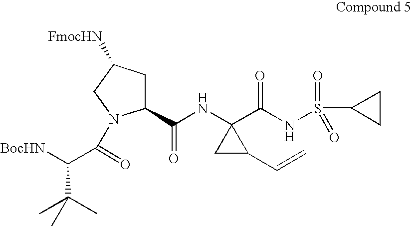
C1(C(NC2(C(NS(=O)(=O)C3CC3)=O)CC2C=C)=O)CC([FmocHN])CN1C(C([BocHN])C(C)(C)C)=O
